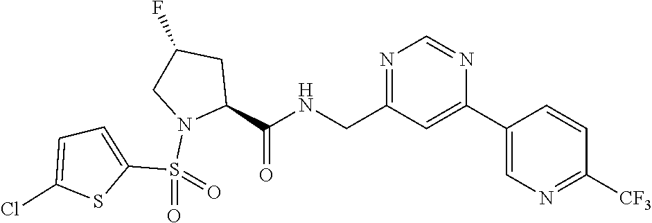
N1=CN=C(CNC(=O)C2N(S(C3=CC=C(Cl)S3)(=O)=O)CC(F)C2)C=C1C1=CN=C([CF3])C=C1
